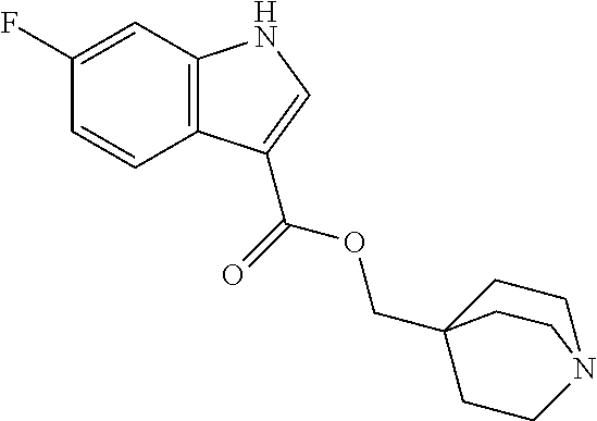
C1(F)=CC2=C(C=C1)C(C(=O)OCC13CCN(CC1)CC3)=CN2
